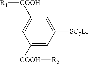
C1([COOH][R2])=CC([SO3Li])=CC([COOH][R1])=C1
